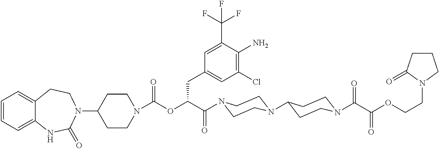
C1=CC=C2C(=C1)CCN(C1CCN(C(OC(C(=O)N3CCN(C4CCN(C(=O)C(OCCN5CCCC5=O)=O)CC4)CC3)CC3=CC(Cl)=C(N)C(C(F)(F)F)=C3)=O)CC1)C(=O)N2
